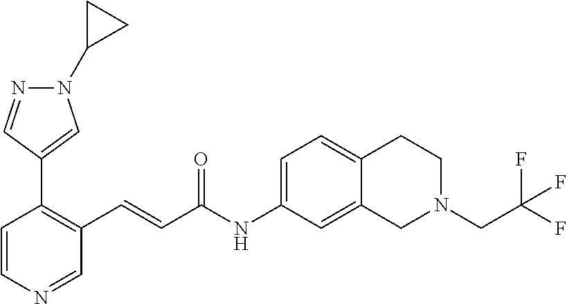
C1(C2=CN(C3CC3)N=C2)=C(C=CC(NC2=CC=C3C(=C2)CN(CC(F)(F)F)CC3)=O)C=NC=C1
